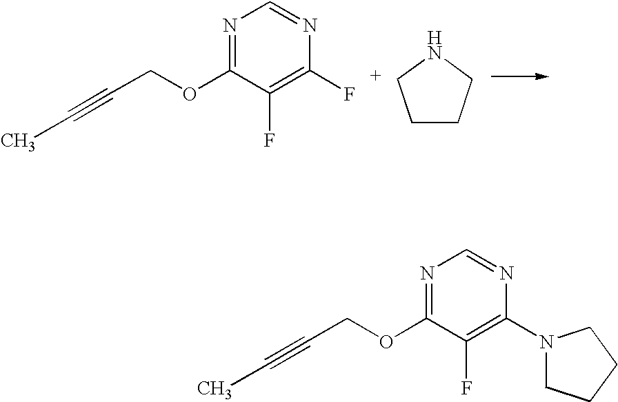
N1=C(OCC#CC)C(F)=C(F)N=C1.C1CCNC1.N1=C(OCC#CC)C(F)=C(N2CCCC2)N=C1
